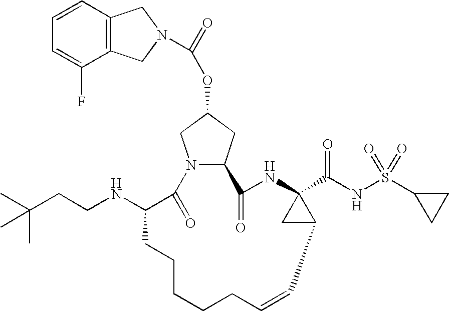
C12=C(C=CC=C1F)CN(C(=O)OC1CN3C(C1)C(=O)NC1(C(NS(C4CC4)(=O)=O)=O)CC1C=CCCCCCC(NCCC(C)(C)C)C3=O)C2
